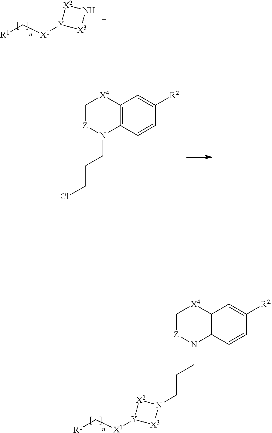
[R1]C[X1][Y]1[X3]N[X2]1.C12=C(C=CC([R2])=C1)N(CCCCl)[Z]C[X4]2.[R1]C[X1][Y]1[X3]N(CCCN2C3=C([X4]C[Z]2)C=C([R2])C=C3)[X2]1
